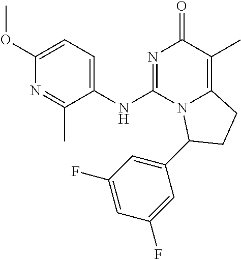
C1(OC)=CC=C(NC2=NC(=O)C(C)=C3N2C(C2=CC(F)=CC(F)=C2)CC3)C(C)=N1
